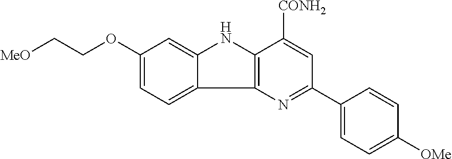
[MeO]CCOC1=CC=C2C(=C1)NC1=C2N=C(C2=CC=C([OMe])C=C2)C=C1[CONH2]
